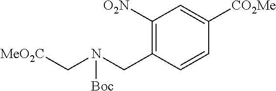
C1([O2N])=C(CN(C[MeO2C])[Boc])C=CC([CO2Me])=C1
